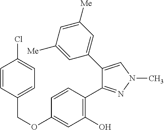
C(OC1=CC(O)=C(C2=NN(C)C=C2C2=CC([Me])=CC([Me])=C2)C=C1)C1=CC=C(Cl)C=C1
